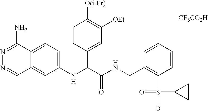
C1(NC(C(NCC2=C(S(C3CC3)(=O)=O)C=CC=C2)=O)C2=CC([OEt])=C([O(i-Pr)])C=C2)=CC=C2C(=C1)C=NN=C2N.[CF3CO2H]
